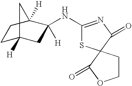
C1C2([H])CC([H])(NC3=NC(=O)C4(S3)CCOC4=O)C([H])(C1)C2
